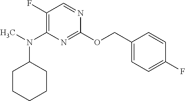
C1(F)=C(N(C)C2CCCCC2)N=C(OCC2=CC=C(F)C=C2)N=C1
